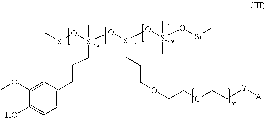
C[Si](O[Si](O[Si](O[Si](O[Si](C)(C)C)(C)C)(C)CCCOCCOCC[Y][A])(C)CCCC1=CC=C(O)C(OC)=C1)(C)C
